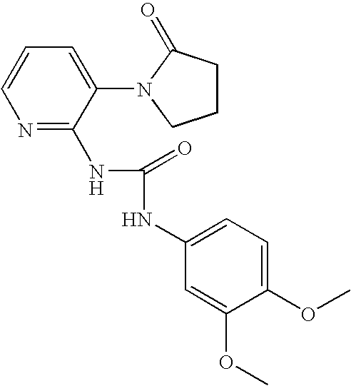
C1CC(=O)N(C2=CC=CN=C2NC(NC2=CC=C(OC)C(OC)=C2)=O)C1
